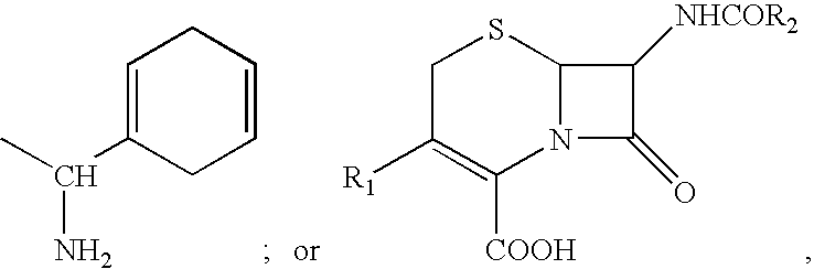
C1C([R1])=C([COOH])N2C(S1)C([NHCOR2])C2=O.C1=C(C(C)N)CC=CC1
